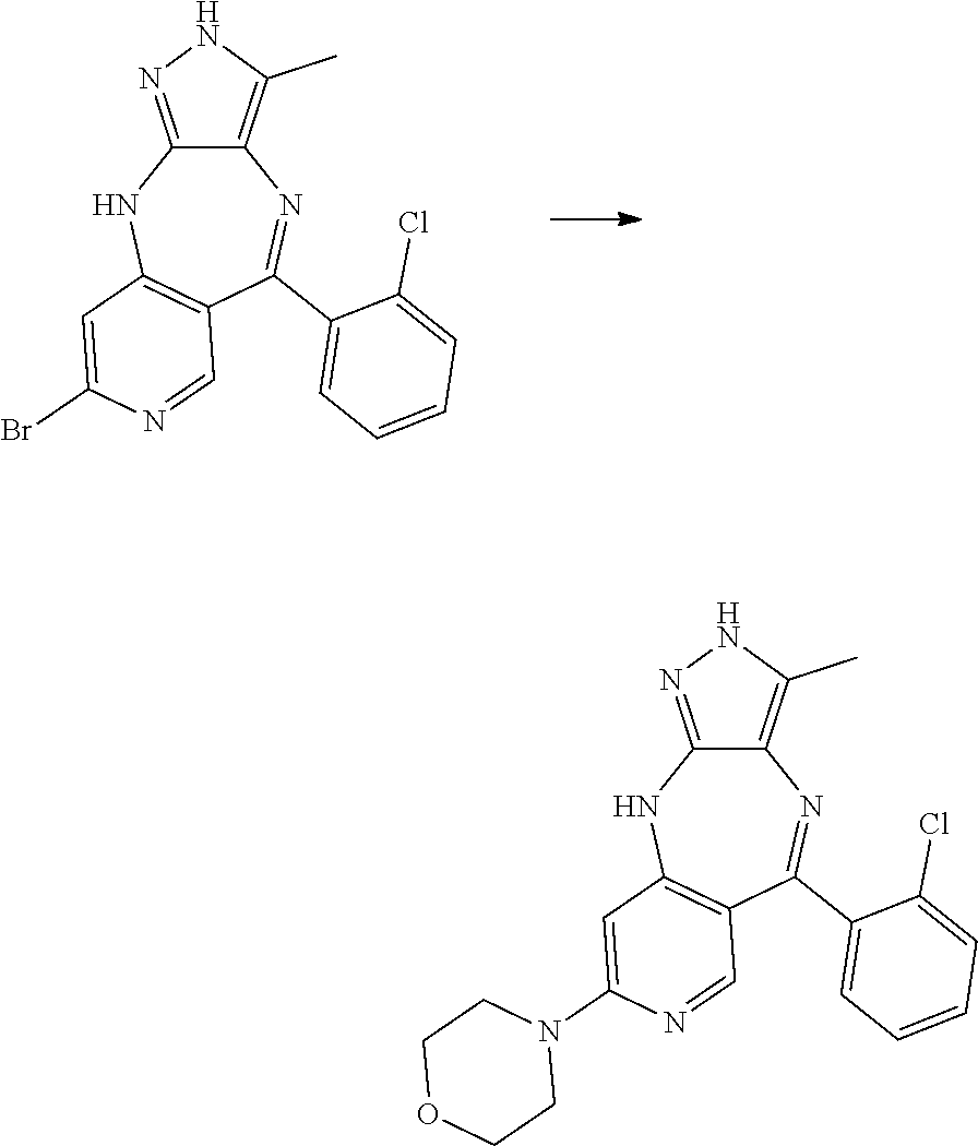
C12=C(C)NN=C1NC1=C(C(C3=CC=CC=C3Cl)=N2)C=NC(Br)=C1.C12=C(C)NN=C1NC1=C(C(C3=CC=CC=C3Cl)=N2)C=NC(N2CCOCC2)=C1
